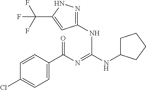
C1=CC(C(N=C(NC2CCCC2)NC2=NNC(C(F)(F)F)=C2)=O)=CC=C1Cl
